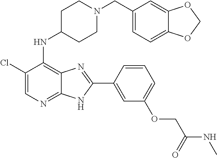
C1(Cl)=CN=C2C(=C1NC1CCN(CC3=CC=C4C(=C3)OCO4)CC1)N=C(C1=CC(OCC(NC)=O)=CC=C1)N2
